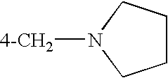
C1CCN([4-CH2])C1
